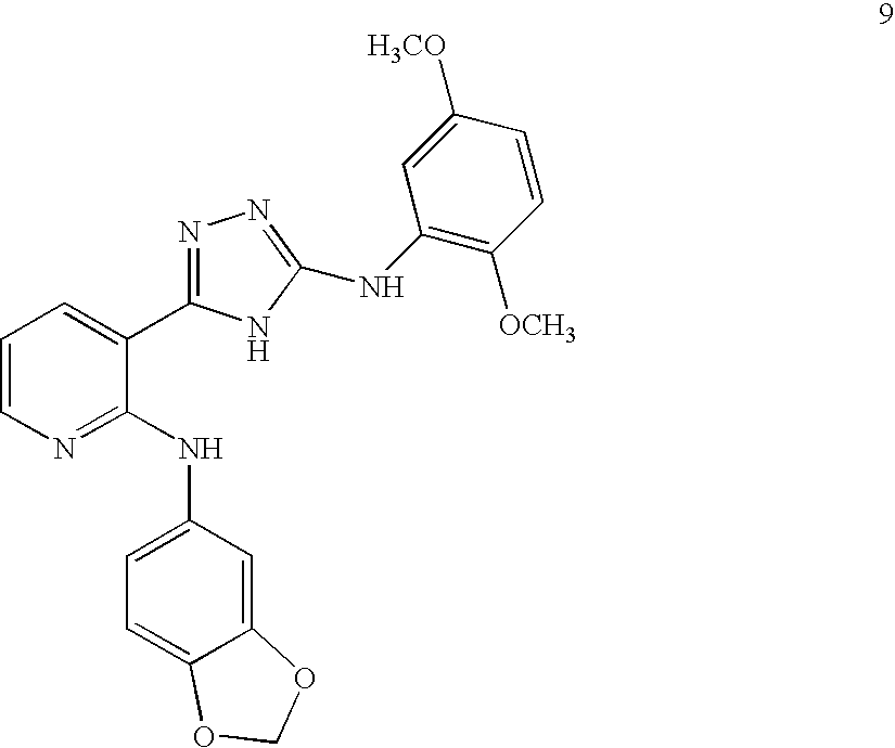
C1=CN=C(NC2=CC=C3C(=C2)OCO3)C(C2=NN=C(NC3=C([OCH3])C=CC([H3CO])=C3)N2)=C1
